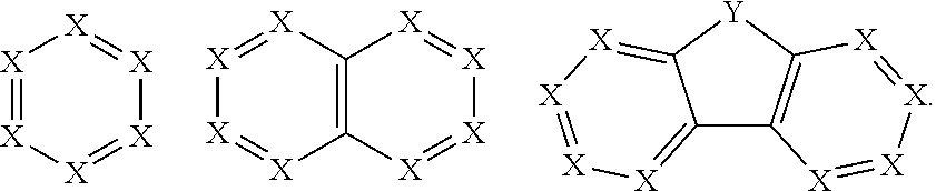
[X]1=[X][X]=[X][X]=[X]1.C12=C([X]=[X][X]=[X]1)[X]=[X][X]=[X]2.C12=[X][X]=[X][X]=C1[Y]C1=C2[X]=[X][X]=[X]1
